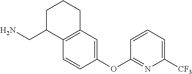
C1(CN)C2=C(CCC1)C=C(OC1=NC([CF3])=CC=C1)C=C2
